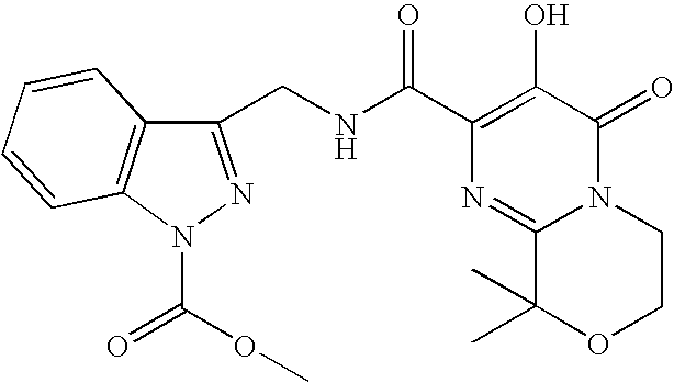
C(NC(C1=C(O)C(=O)N2C(=N1)C(C)(C)OCC2)=O)C1=NN(C(OC)=O)C2=C1C=CC=C2
